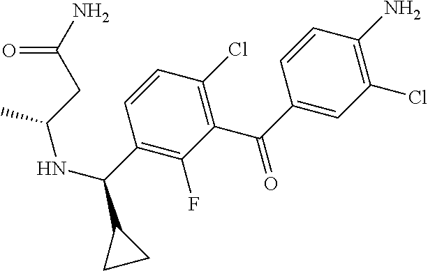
C1(Cl)=C(N)C=CC(C(=O)C2=C(Cl)C=CC(C(NC(CC(=O)N)C)C3CC3)=C2F)=C1
